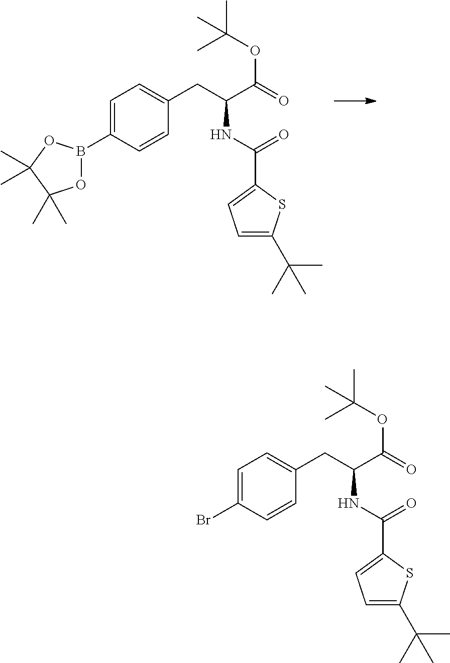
C1=C(B2OC(C)(C)C(C)(C)O2)C=CC(CC(NC(=O)C2=CC=C(C(C)(C)C)S2)C(=O)OC(C)(C)C)=C1.C1=C(Br)C=CC(CC(NC(=O)C2=CC=C(C(C)(C)C)S2)C(=O)OC(C)(C)C)=C1
